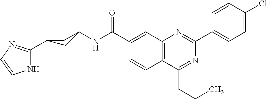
C1(C(NC2CC(C3=NC=CN3)C2)=O)=CC2=C(C=C1)C(CCC)=NC(C1=CC=C(Cl)C=C1)=N2
